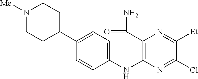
C1(C2CCN([Me])CC2)=CC=C(NC2=C(C(=O)N)N=C([Et])C(Cl)=N2)C=C1
